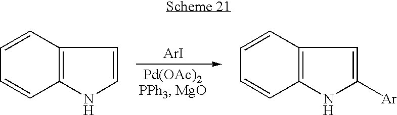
C1=CC2=C(C=C1)NC=C2.C1=CC2=C(C=C1)NC([Ar])=C2.[ArI]
